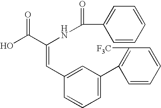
N(C(C(O)=O)=CC1=CC(C2=C([F3C])C=CC=C2)=CC=C1)C(C1=CC=CC=C1)=O
